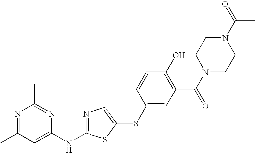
N1=C(C)C=C(NC2=NC=C(SC3=CC(C(=O)N4CCN(C(=O)C)CC4)=C(O)C=C3)S2)N=C1C
